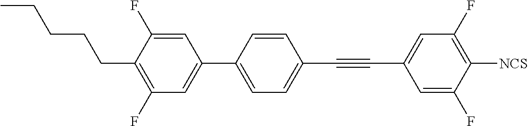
C1=C(F)C(CCCCC)=C(F)C=C1C1=CC=C(C#CC2=CC(F)=C([NCS])C(F)=C2)C=C1
